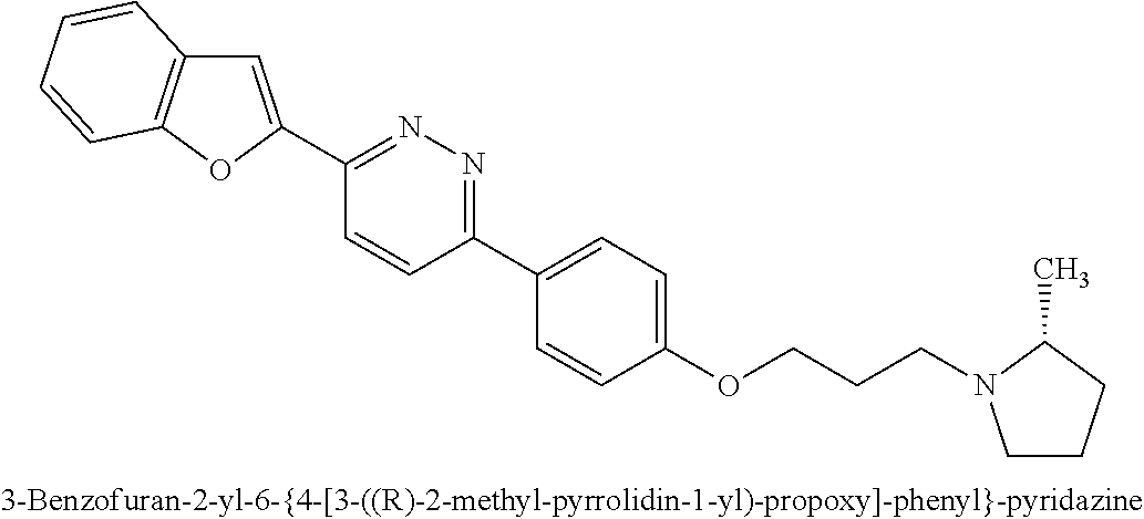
C1(C2=CC3=C(O2)C=CC=C3)=NN=C(C2=CC=C(OCCCN3CCCC3C)C=C2)C=C1
